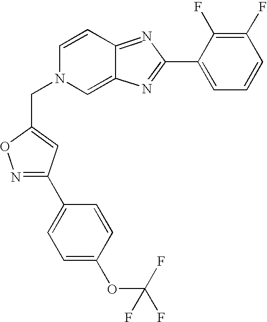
C1=CC2=NC(C3=CC=CC(F)=C3F)=NC2=CN1CC1=CC(C2=CC=C(OC(F)(F)F)C=C2)=NO1
